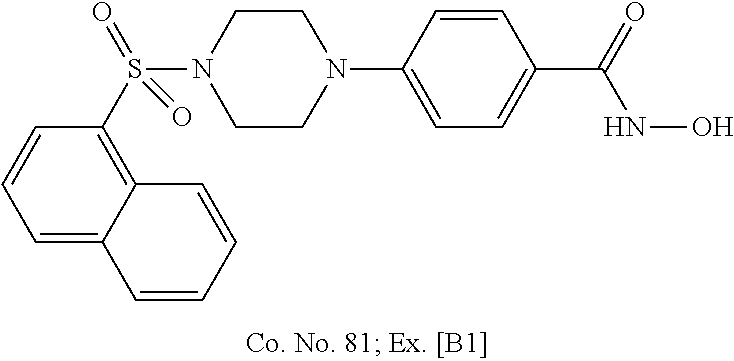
N1(C2=CC=C(C(=O)NO)C=C2)CCN(S(C2=C3C(=CC=C2)C=CC=C3)(=O)=O)CC1
